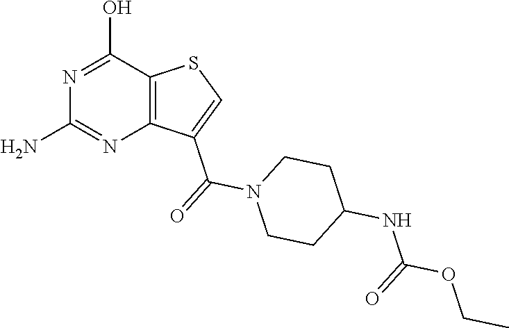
N1=C(O)C2=C(N=C1N)C(C(=O)N1CCC(NC(OCC)=O)CC1)=CS2
